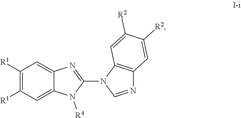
C1([R1])=C([R1])C=C2C(=C1)N=C(N1C=NC3=C1C=C([R2])C([R2])=C3)N2[R4]
